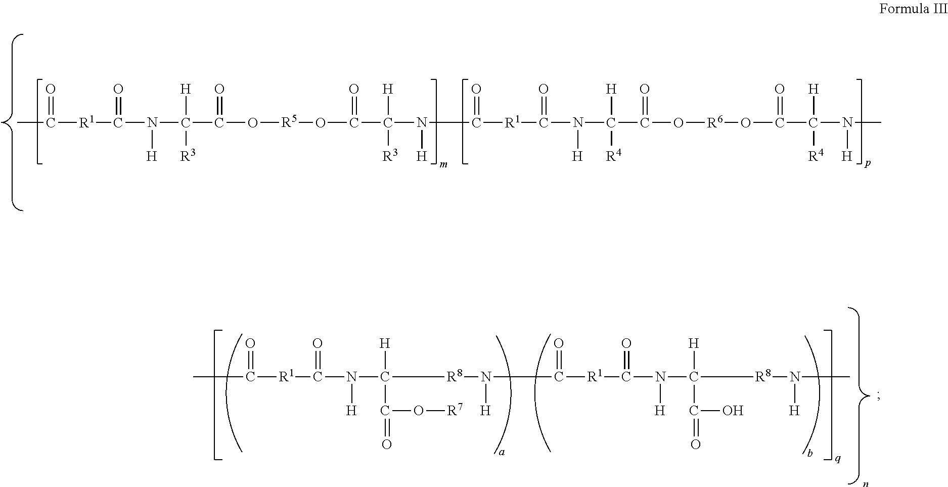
CC(=O)[R1]C(=O)N(C([H])(C(=O)O[R5]OC(=O)C([H])([R3])N(C(=O)[R1]C(=O)N([H])C([H])([R4])C(=O)O[R6]OC(=O)C([H])([R4])N([H])C)[H])[R3])[H].O=C(C)[R1]C(=O)N([H])C([H])(C(O[R7])=O)[R8]N([H])C(=O)[R1]C(=O)N([H])C([H])(C(O)=O)[R8]N(C)[H]
